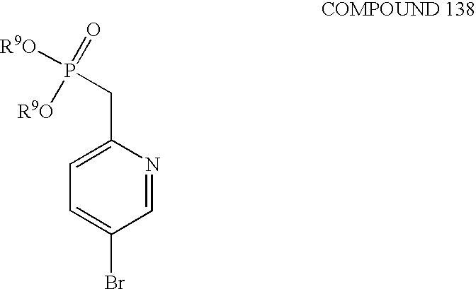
C(C1=CC=C(Br)C=N1)P([R9O])(=O)[R9O]
